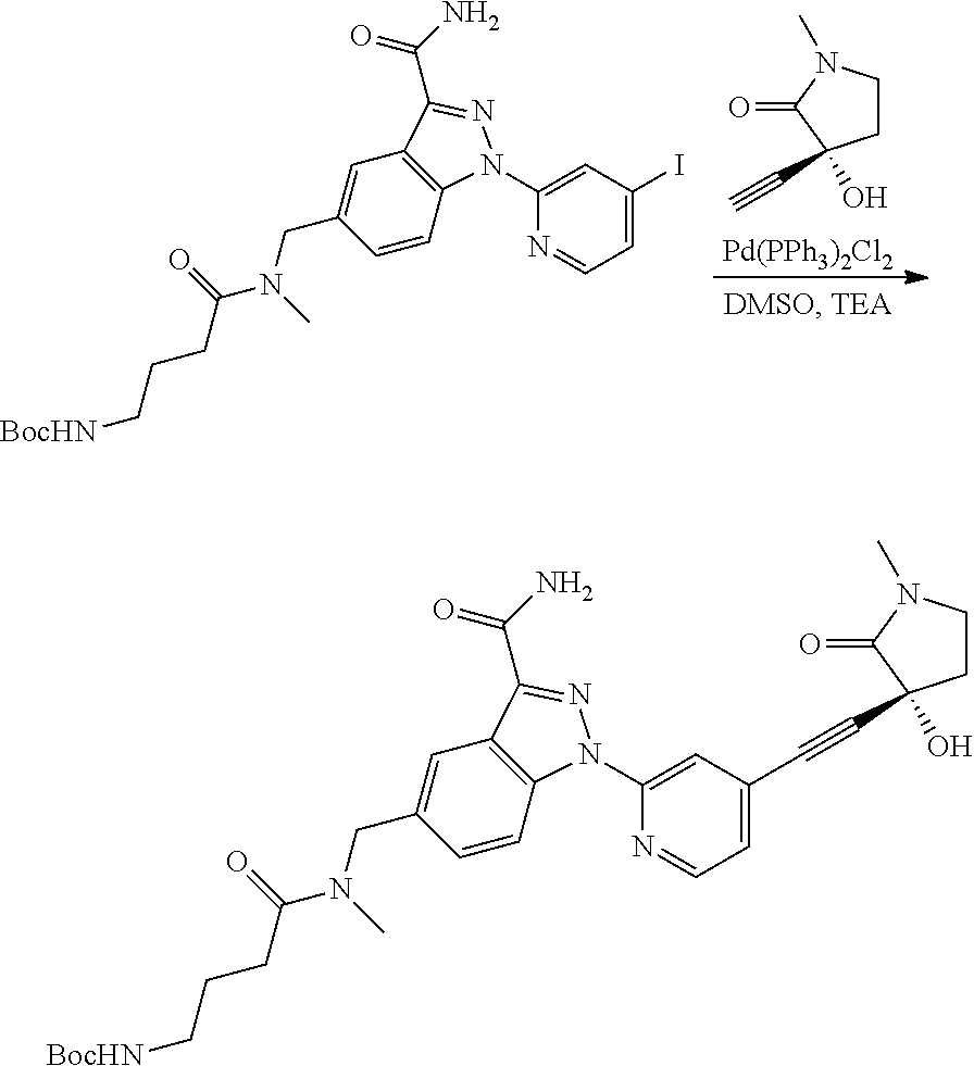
C1CN(C)C(=O)C1(O)C#C.[Pd(PPh3)2Cl2].C1=CC2=C(C=C1CN(C(=O)CCC[BocHN])C)C(C(N)=O)=NN2C1=CC(I)=CC=N1.C1=CC2=C(C=C1CN(C(=O)CCC[BocHN])C)C(C(N)=O)=NN2C1=CC(C#CC2(O)CCN(C)C2=O)=CC=N1
